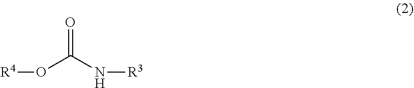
O(C(=O)N[R3])[R4]
